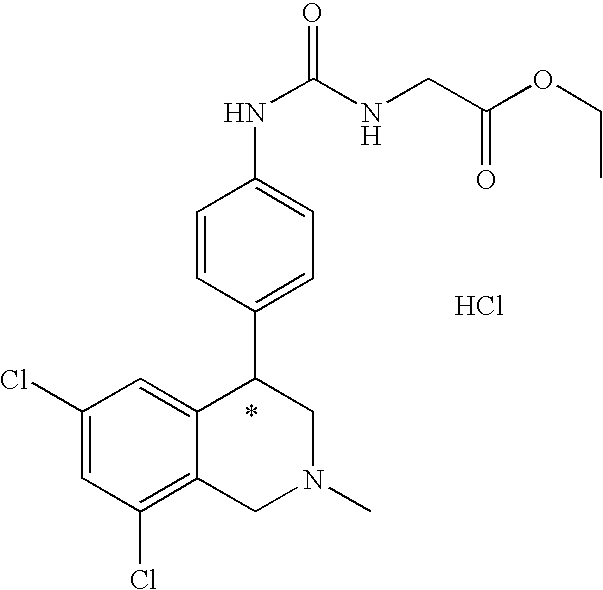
C1(Cl)=CC(Cl)=C2C(=C1)C(C1=CC=C(NC(=O)NCC(=O)OCC)C=C1)CN(C)C2.Cl
